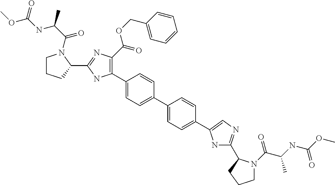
C1CCC(C2=NC(C(OCC3=CC=CC=C3)=O)=C(C3=CC=C(C4=CC=C(C5=CN=C(C6N(C(C(C)NC(OC)=O)=O)CCC6)N5)C=C4)C=C3)N2)N1C(C(C)NC(OC)=O)=O
